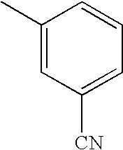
C1([CN])=CC=CC(C)=C1
